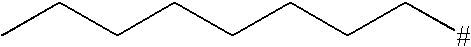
CCCCCCCC[#]
